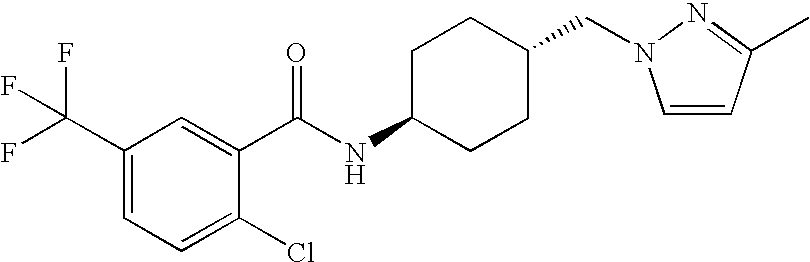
C1(C(F)(F)F)=CC=C(Cl)C(C(NC2CCC(CN3C=CC(C)=N3)CC2)=O)=C1
